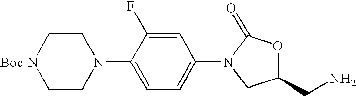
C1C[Boc-N]CCN1C1=CC=C(N2C(=O)OC(CN)C2)C=C1F
